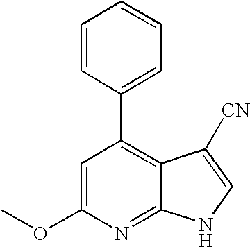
C1=C(OC)N=C2C(=C1C1=CC=CC=C1)C([CN])=CN2
